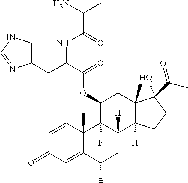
C1=CC2(C)C(=CC1=O)C(C)CC1([H])C2(F)C(OC(C(CC2=CNC=N2)NC(C(N)C)=O)=O)CC2(C)C1([H])CCC2(O)C(C)=O
